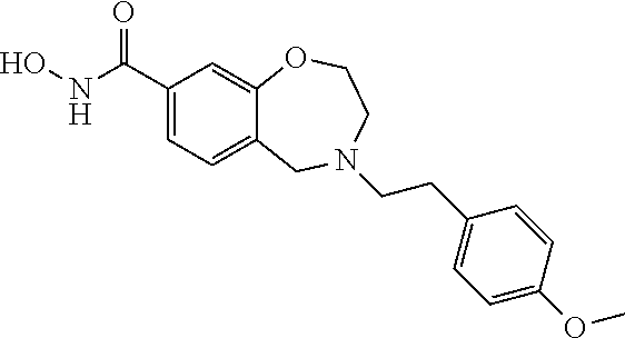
C12=CC=C(C(NO)=O)C=C1OCCN(CCC1=CC=C(OC)C=C1)C2
